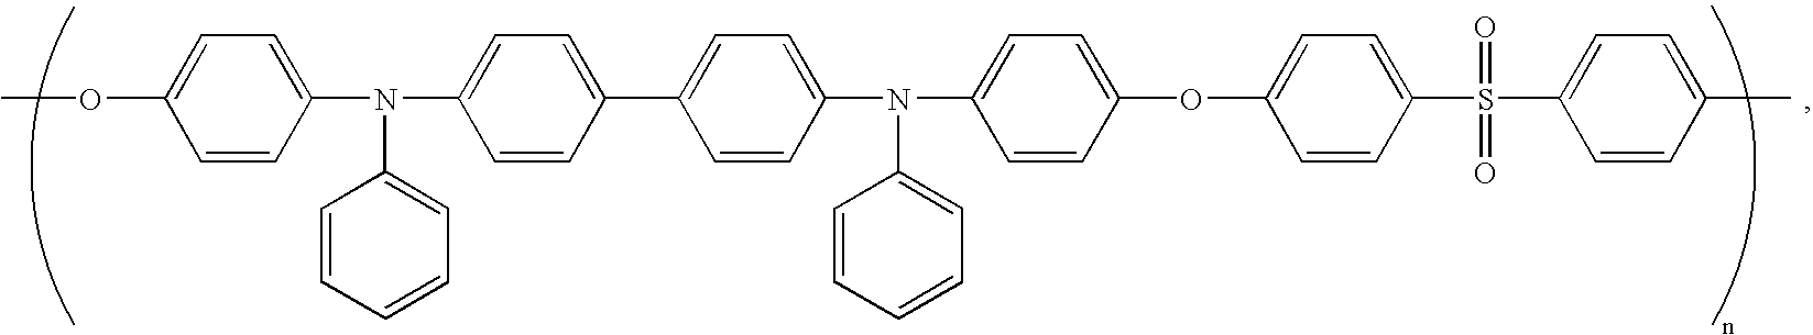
C1=CC(N(C2=CC=C(C3=CC=C(N(C4=CC=C(OC5=CC=C(S(C6=CC=C(C)C=C6)(=O)=O)C=C5)C=C4)C4=CC=CC=C4)C=C3)C=C2)C2=CC=CC=C2)=CC=C1OC
